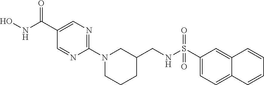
C1(C(=O)NO)=CN=C(N2CCCC(CNS(C3=CC=C4C(=C3)C=CC=C4)(=O)=O)C2)N=C1
